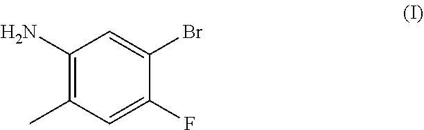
C1(N)=C(C)C=C(F)C(Br)=C1
